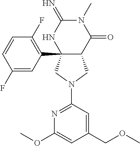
C12(C3=C(F)C=CC(F)=C3)C(C(=O)N(C)C(=N)N1)CN(C1=NC(OC)=CC(COC)=C1)C2
